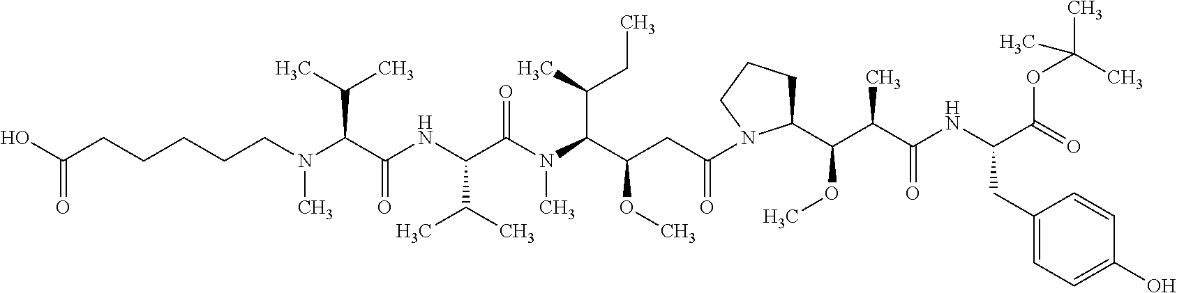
OC(CCCCCN(C(C(NC(C(N(C(C(CC(=O)N1C(C(C(C(NC(C(=O)OC(C)(C)C)CC2=CC=C(O)C=C2)=O)C)OC)CCC1)OC)C(C)CC)C)=O)C(C)C)=O)C(C)C)C)=O
